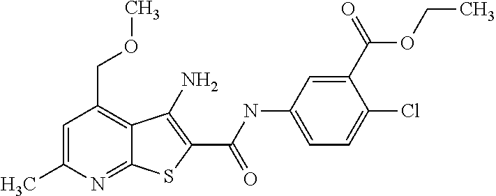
C12=NC(C)=CC(COC)=C1C(N)=C(C(=O)NC1=CC=C(Cl)C(C(=O)OCC)=C1)S2
